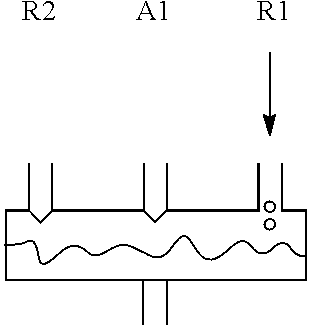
[R2].[A1].[R1].CC(CCCCCC)CC(C)C(C)CC(CC)C
